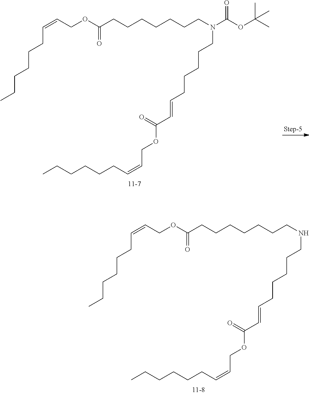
C(C=CCCCCCN(CCCCCCCC(OCC=CCCCCCC)=O)C(OC(C)(C)C)=O)(OCC=CCCCCCC)=O.C(C=CCCCCCNCCCCCCCC(OCC=CCCCCCC)=O)(OCC=CCCCCCC)=O
